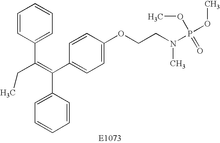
C1=CC(C(=C(C2=CC=C(OCCN(P(OC)(=O)OC)C)C=C2)C2=CC=CC=C2)CC)=CC=C1
